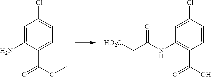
[HO2C]CC(NC1=C(C(=O)O)C=CC(Cl)=C1)=O.NC1=CC(Cl)=CC=C1C(=O)OC
